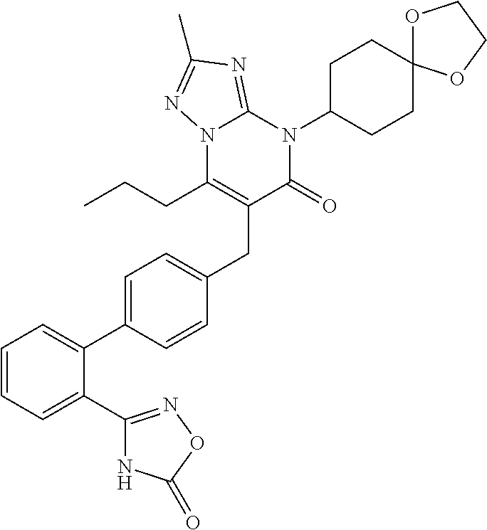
C1=CC=C(C2=NOC(=O)N2)C(C2=CC=C(CC3=C(CCC)N4C(=NC(C)=N4)N(C4CCC5(CC4)OCCO5)C3=O)C=C2)=C1
